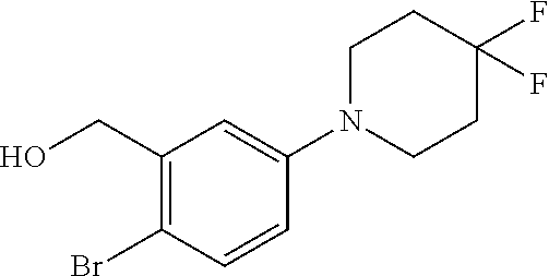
C1(CO)=C(Br)C=CC(N2CCC(F)(F)CC2)=C1
